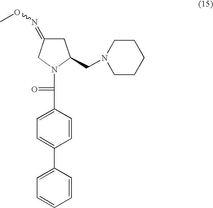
C(C1=CC=C(C2=CC=CC=C2)C=C1)(N1CC(=NOC)CC1CN1CCCCC1)=O
